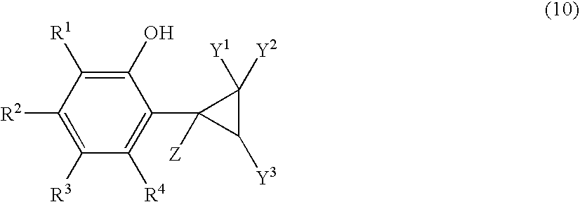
C1(O)=C([R1])C([R2])=C([R3])C([R4])=C1C1([Z])C([Y3])C1([Y1])[Y2]
